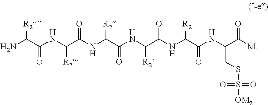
N(C(C(NC(C(NC(C(NC(C(NC(C([M1])=O)CSS(=O)(=O)[OM2])=O)[R2])=O)[R2])=O)[R2])=O)[R2])C(C(N)[R2])=O
